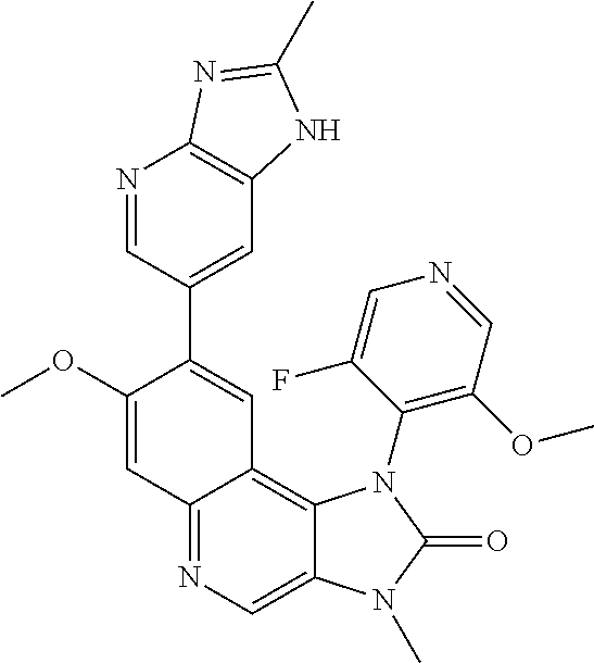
C1(OC)=CC2=NC=C3C(=C2C=C1C1=CC2=C(N=C1)N=C(C)N2)N(C1=C(OC)C=NC=C1F)C(=O)N3C
